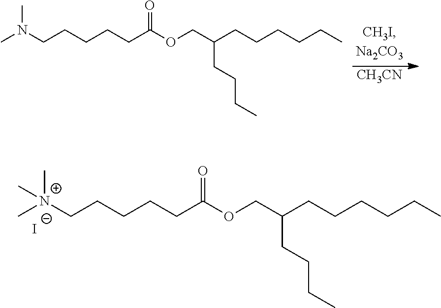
[CH3CN].CN(CCCCCC(OCC(CCCCCC)CCCC)=O)C.C[N+](CCCCCC(OCC(CCCCCC)CCCC)=O)(C)C.[I-]
